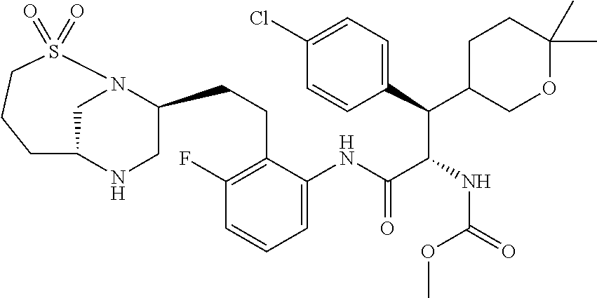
C1N2C(CCC3=C(F)C=CC=C3NC(C(NC(=O)OC)C(C3=CC=C(Cl)C=C3)C3COC(C)(C)CC3)=O)CNC1CCCS2(=O)=O
